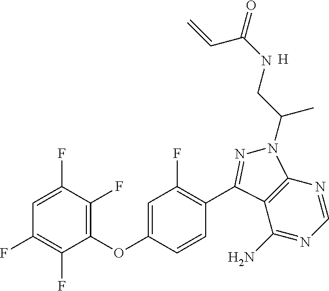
C1=C(F)C(F)=C(OC2=CC(F)=C(C3=NN(C(CNC(=O)C=C)C)C4=C3C(N)=NC=N4)C=C2)C(F)=C1F.[H]
